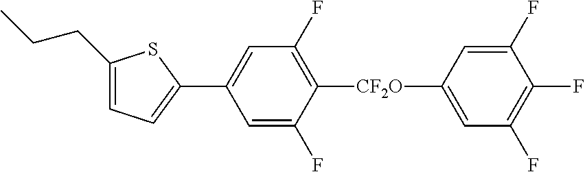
C1(CCC)=CC=C(C2=CC(F)=C([CF2O]C3=CC(F)=C(F)C(F)=C3)C(F)=C2)S1
